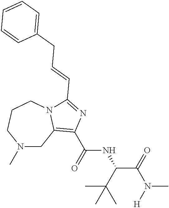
N1(C)CC2=C(C(=O)NC(C(C)(C)C)C(N(C)[H])=O)N=C(C=CCC3=CC=CC=C3)N2CCC1
